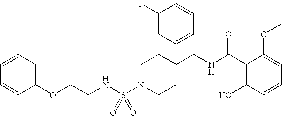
N(S(N1CCC(CNC(C2=C(O)C=CC=C2OC)=O)(C2=CC=CC(F)=C2)CC1)(=O)=O)CCOC1=CC=CC=C1
